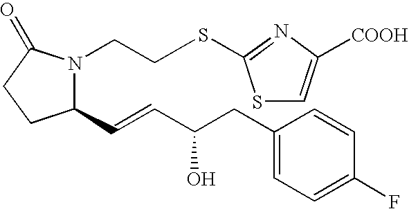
C1(C=CC(CC2=CC=C(F)C=C2)O)N(CCSC2=NC([COOH])=CS2)C(=O)CC1
